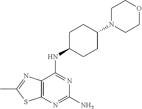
C1(N)=NC2=C(C(NC3CCC(N4CCOCC4)CC3)=N1)N=C(C)S2
